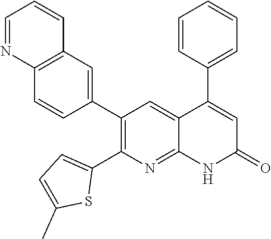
C12=C(C=C(C3=C(C4=CC=C(C)S4)N=C4C(=C3)C(C3=CC=CC=C3)=CC(=O)N4)C=C1)C=CC=N2
